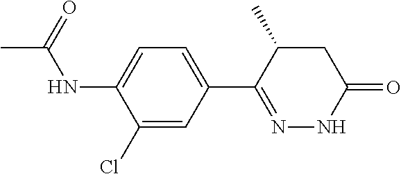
CC(NC1=CC=C(C2=NNC(=O)CC2C)C=C1Cl)=O
